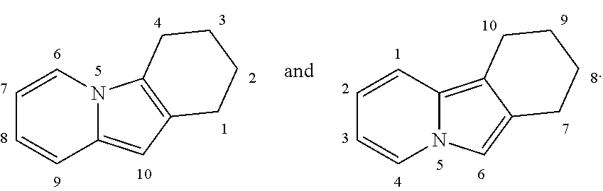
C1=CC2=CC3=C(N2C=C1)CCCC3.C1=CN2C(=C3C(=C2)CCCC3)C=C1
